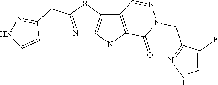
C12=C(N(C)C3=C1C=NN(CC1=NNC=C1F)C3=O)N=C(CC1=NNC=C1)S2
